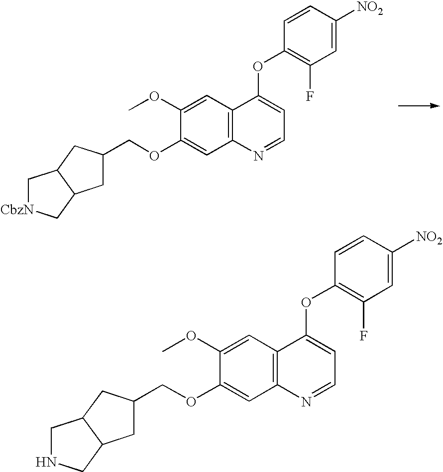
C(OC1=CC2=C(C=C1OC)C(OC1=C(F)C=C([NO2])C=C1)=CC=N2)C1CC2C[CbzN]CC2C1.C1(OCC2CC3CNCC3C2)=CC2=C(C=C1OC)C(OC1=C(F)C=C([NO2])C=C1)=CC=N2
